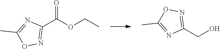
C1(C(OCC)=O)=NOC(C)=N1.OCC1=NOC(C)=N1
